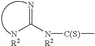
[NR2]C([NR2][C(S)]C)=N
